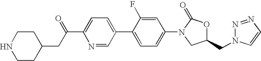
C1(CC(C2=CC=C(C3=CC=C(N4CC(CN5N=NC=C5)OC4=O)C=C3F)C=N2)=O)CCNCC1
